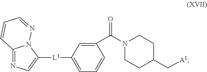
C12=NC=C([L1]C3=CC=CC(C(N4CCC(C[A1])CC4)=O)=C3)N1N=CC=C2
